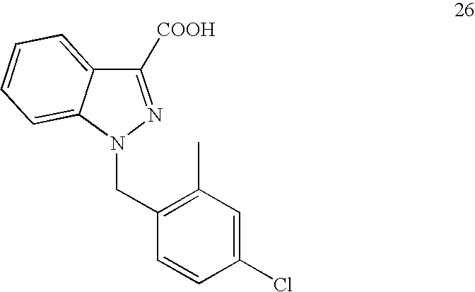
C1([COOH])=NN(CC2=C(C)C=C(Cl)C=C2)C2=CC=CC=C12
